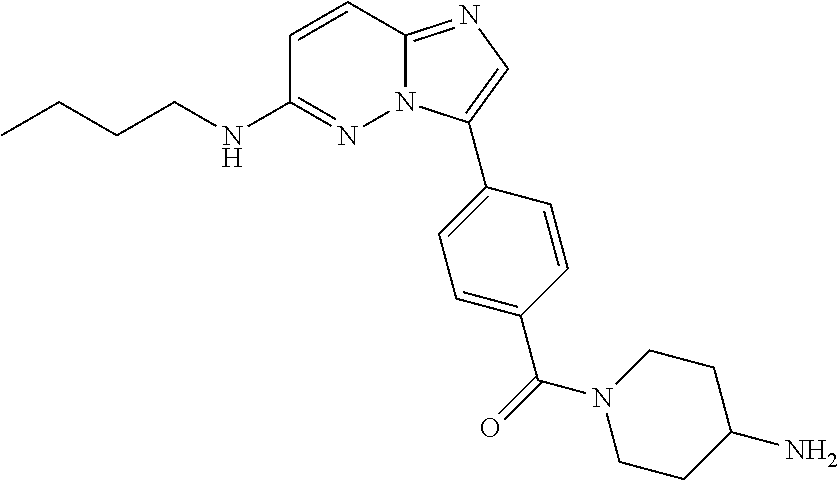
CCCCNC1=NN2C(=NC=C2C2=CC=C(C(=O)N3CCC(N)CC3)C=C2)C=C1
